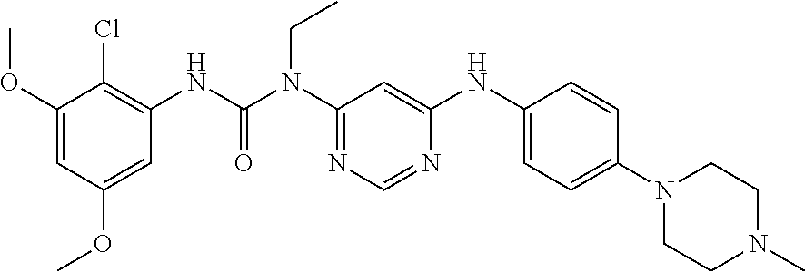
C1(OC)=CC(OC)=CC(NC(N(C2=NC=NC(NC3=CC=C(N4CCN(C)CC4)C=C3)=C2)CC)=O)=C1Cl
